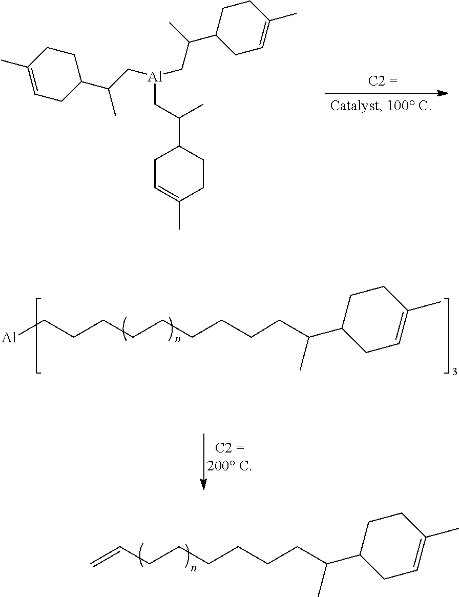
C(C(C)C1CC=C(C)CC1)CCCCCC=C.C1C=C(C)CCC1C(C[Al](CC(C)C1CC=C(C)CC1)CC(C1CC=C(C)CC1)C)C.C(C)(C1CC=C(C)CC1)CCCCCCCCC[Al]
